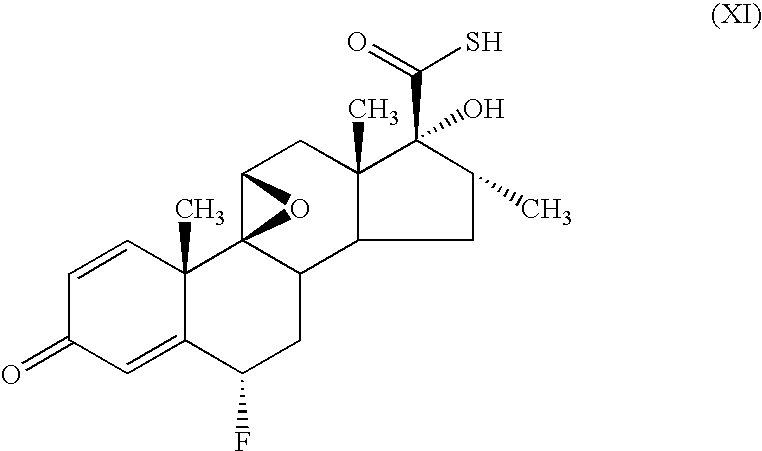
C1=CC2(C)C(=CC1=O)C(F)CC1C23C(CC2(C)C(C(=O)S)(O)C(C)CC12)O3
